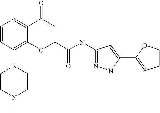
C1=CC(N2CCN(C)CC2)=C2C(=C1)C(=O)C=C(C(NC1=NNC(C3=CC=CO3)=C1)=O)O2
